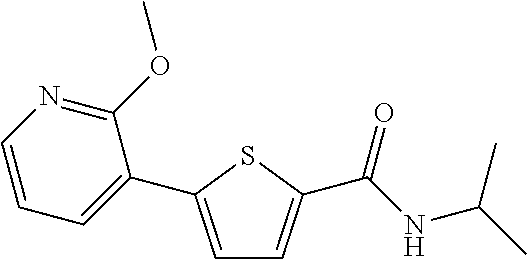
C1=C(C2=CC=CN=C2OC)SC(C(NC(C)C)=O)=C1
